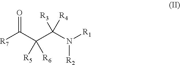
[R7]C(C(C(N([R1])[R2])([R3])[R4])([R5])[R6])=O
